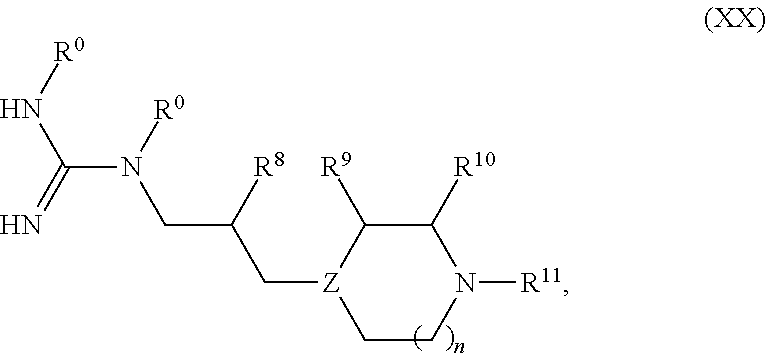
N([R0])(CC(C[Z]1CCN([R11])C([R10])C1[R9])[R8])C(=N)N[R0]
